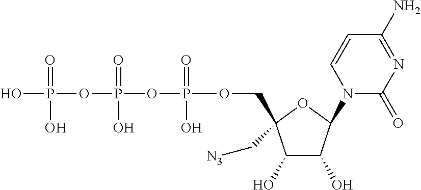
C1(O)C(O)C(N2C(=O)N=C(N)C=C2)OC1(COP(OP(OP(O)(=O)O)(=O)O)(=O)O)C[N3]
